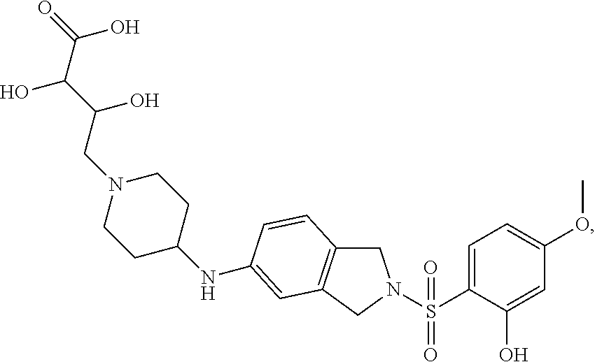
C1C2=C(CN1S(=O)(C1=CC=C(OC)C=C1O)=O)C=C(NC1CCN(CC(C(C(=O)O)O)O)CC1)C=C2
